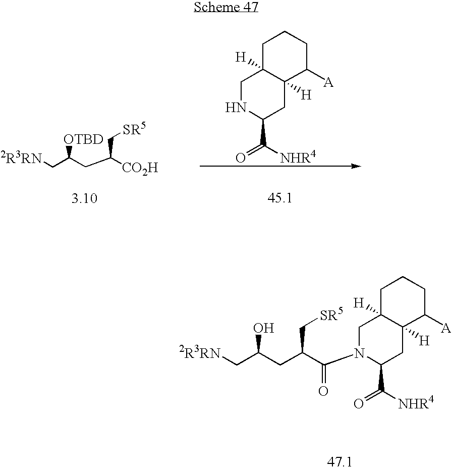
C(C(CC([CO2H])C[SR5])[OTBD])[2R3RN].N1C(C(=O)[NHR4])CC2([H])C([H])(C1)CCCC2[A].N1(C(C(CC(C[2R3RN])O)C[SR5])=O)C(C(=O)[NHR4])CC2([H])C([H])(C1)CCCC2[A]
